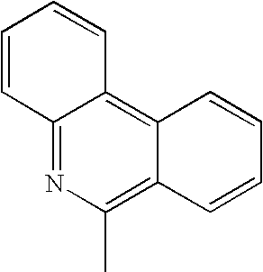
C1=CC2=NC(C)=C3C(=C2C=C1)C=CC=C3
